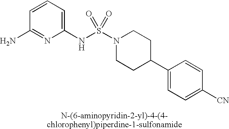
C1=CC=C(NS(N2CCC(C3=CC=C([CN])C=C3)CC2)(=O)=O)N=C1N
